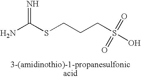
N=C(SCCCS(O)(=O)=O)N
